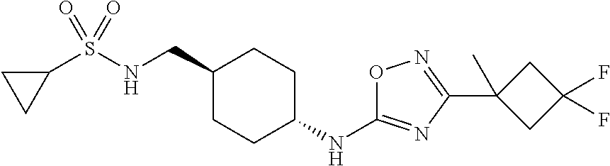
C1(S(NCC2CCC(NC3=NC(C4(C)CC(F)(F)C4)=NO3)CC2)(=O)=O)CC1
